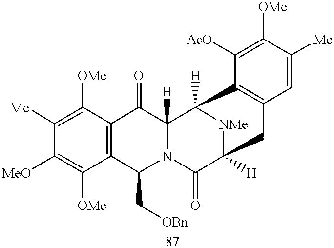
C12=C(C([OMe])=C([Me])C([MeO])=C1[OMe])C(=O)C1([H])N(C2C[OBn])C(=O)C2([H])[NMe]C1([H])C1=C(C=C([Me])C([OMe])=C1[AcO])C2
